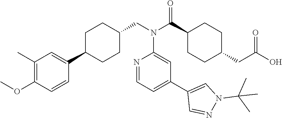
C1(C(N(CC2CCC(C3=CC(C)=C(OC)C=C3)CC2)C2=CC(C3=CN(C(C)(C)C)N=C3)=CC=N2)=O)CCC(CC(O)=O)CC1
